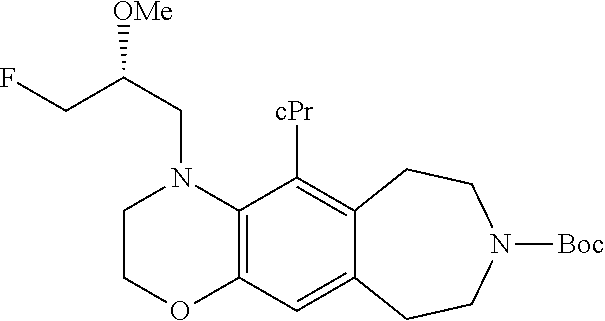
C1COC2=C(N1CC([OMe])CF)C([cPr])=C1C(=C2)CCN([Boc])CC1
